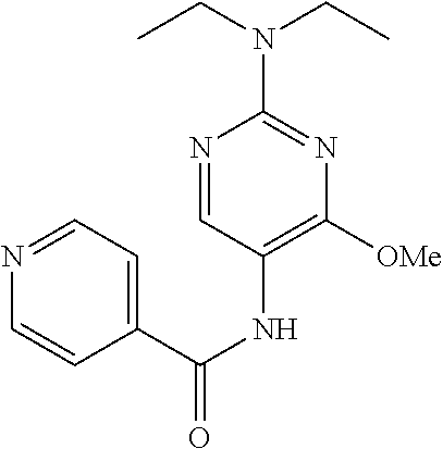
N1=CC(NC(C2=CC=NC=C2)=O)=C([OMe])N=C1N(CC)CC
